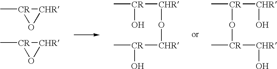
[CHR]1[CR](C)O1.[CHR]1[CR](C)O1.[CR](O)(C)[CHR]O[CHR][CR](C)O.[CR](O[CR](C)[CHR]O)(C)[CHR]O
